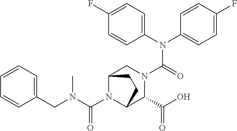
C1(N(C2=CC=C(F)C=C2)C(=O)N2CC3N(C(N(CC4=CC=CC=C4)C)=O)C(C2C(O)=O)CC3)=CC=C(F)C=C1
